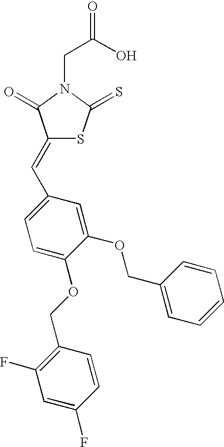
C(C(O)=O)N1C(=S)SC(=CC2=CC=C(OCC3=C(F)C=C(F)C=C3)C(OCC3=CC=CC=C3)=C2)C1=O
